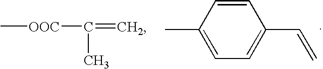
C[OOC]C(=C)C.CC1=CC=C(C=C)C=C1
